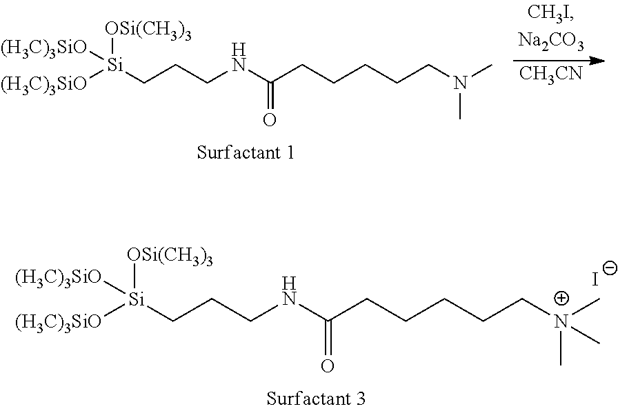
[CH3CN].C(CCNC(CCCCCN(C)C)=O)[Si]([(H3C)3SiO])([OSi(CH3)3])[(H3C)3SiO].C(CCNC(CCCCC[N+](C)(C)C)=O)[Si]([(H3C)3SiO])([OSi(CH3)3])[(H3C)3SiO].[I-]
